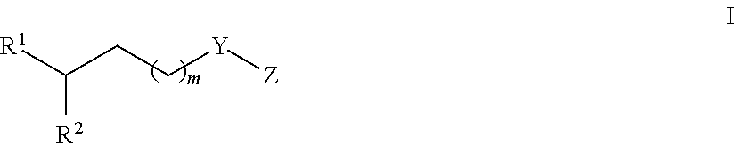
[R1]C([R2])CC[Y][Z]
